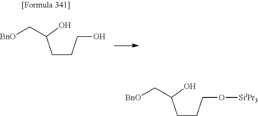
C(CCO)C(O)C[BnO].C(CCO[SiiPr3])C(O)C[BnO]
